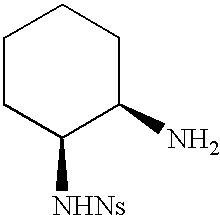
C1CC([NHNs])C(N)CC1
